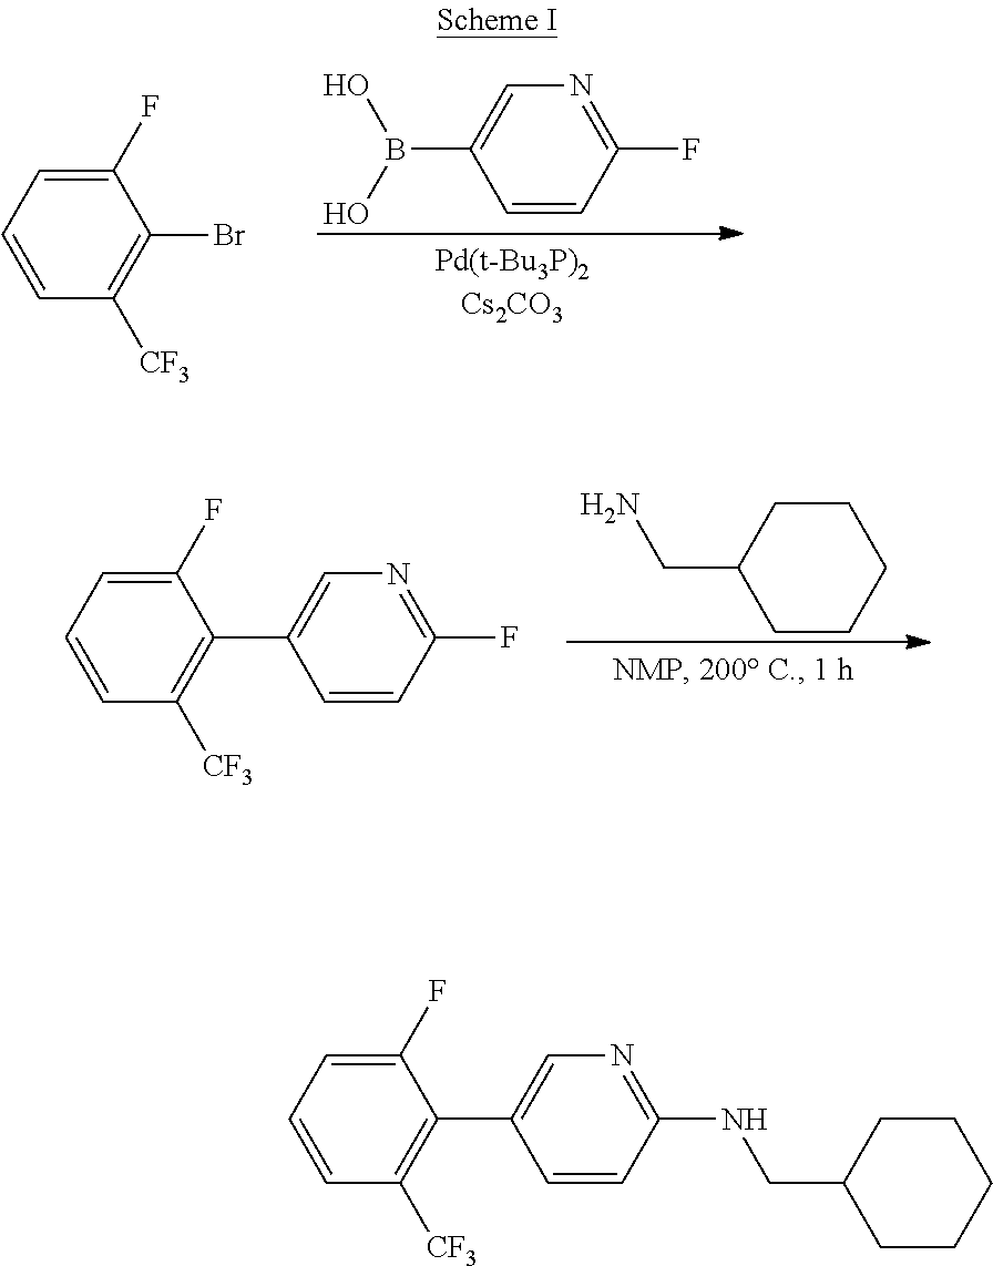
C1(F)=CC=CC([CF3])=C1Br.C1=CC(F)=NC=C1B(O)O.C1=CC(F)=NC=C1C1=C([CF3])C=CC=C1F.C1CC(CN)CCC1.C1=CC(NCC2CCCCC2)=NC=C1C1=C([CF3])C=CC=C1F
